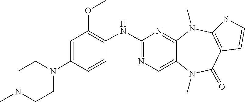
C1(NC2=C(OC)C=C(N3CCN(C)CC3)C=C2)=NC=C2C(=N1)N(C)C1=C(C(=O)N2C)C=CS1
